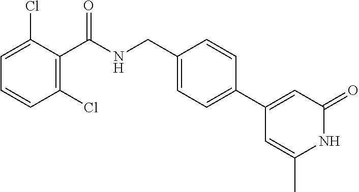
C1=C(Cl)C(C(NCC2=CC=C(C3=CC(=O)NC(C)=C3)C=C2)=O)=C(Cl)C=C1
